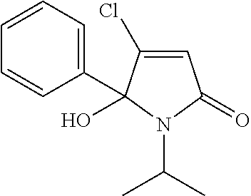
C1=C(Cl)C(O)(C2=CC=CC=C2)N(C(C)C)C1=O
